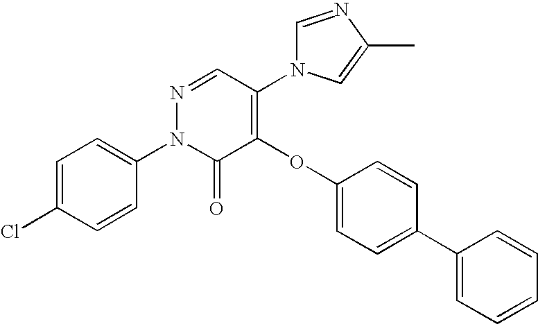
C1=C(Cl)C=CC(N2C(=O)C(OC3=CC=C(C4=CC=CC=C4)C=C3)=C(N3C=NC(C)=C3)C=N2)=C1
